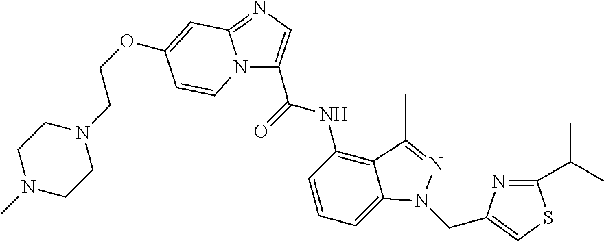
N12C(C(=O)NC3=C4C(=CC=C3)N(CC3=CSC(C(C)C)=N3)N=C4C)=CN=C1C=C(OCCN1CCN(C)CC1)C=C2
